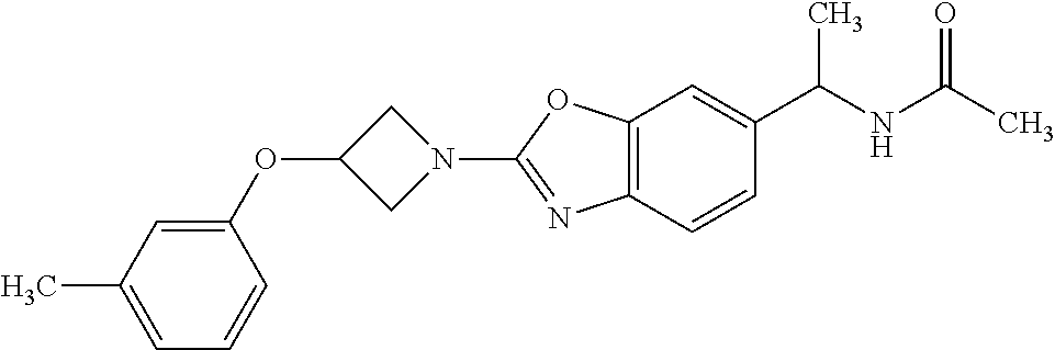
CC1=CC=CC(OC2CN(C3=NC4=C(O3)C=C(C(NC(C)=O)C)C=C4)C2)=C1
